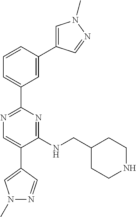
N1=C(C2=CC=CC(C3=CN(C)N=C3)=C2)N=C(NCC2CCNCC2)C(C2=CN(C)N=C2)=C1
